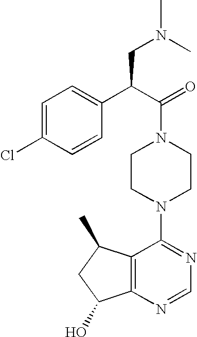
C(N1CCN(C2=NC=NC3=C2C(C)CC3O)CC1)(C(C1=CC=C(Cl)C=C1)CN(C)C)=O
